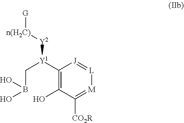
C1([Y1](CB(O)O)[Y2][n(H2C)][G])=C(O)C([CO2R])=[M][L]=[J]1
